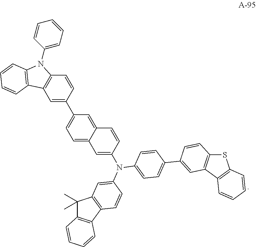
C1=C2C(=CC(C3=CC4=C(C=C3)N(C3=CC=CC=C3)C3=C4C=CC=C3)=C1)C=CC(N(C1=CC3=C(C4=C(C3(C)C)C=CC=C4)C=C1)C1=CC=C(C3=CC4=C(SC5=C4C=CC=C5)C=C3)C=C1)=C2
